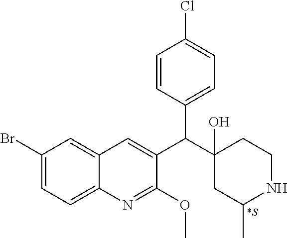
C1(Br)=CC=C2C(=C1)C=C(C(C1(O)CC(C)NCC1)C1=CC=C(Cl)C=C1)C(OC)=N2.[*S]
